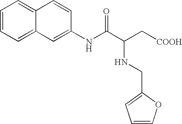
C1=CC=C2C(=C1)C=CC(NC(C(C[COOH])NCC1=CC=CO1)=O)=C2
